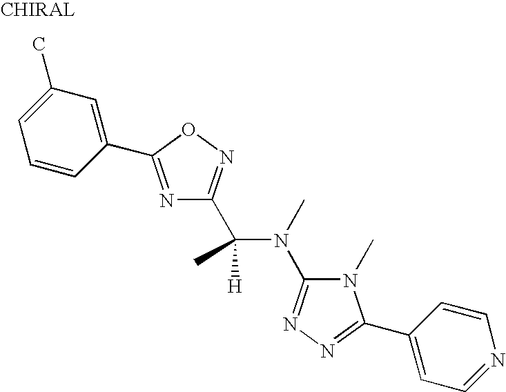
C1(C)=CC=CC(C2=NC(C(N(C)C3=NN=C(C4=CC=NC=C4)N3C)([H])C)=NO2)=C1
